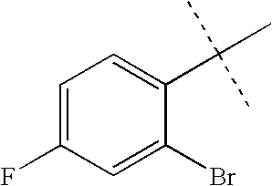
C1=C(F)C=C(Br)C(C(C)(C)C)=C1
